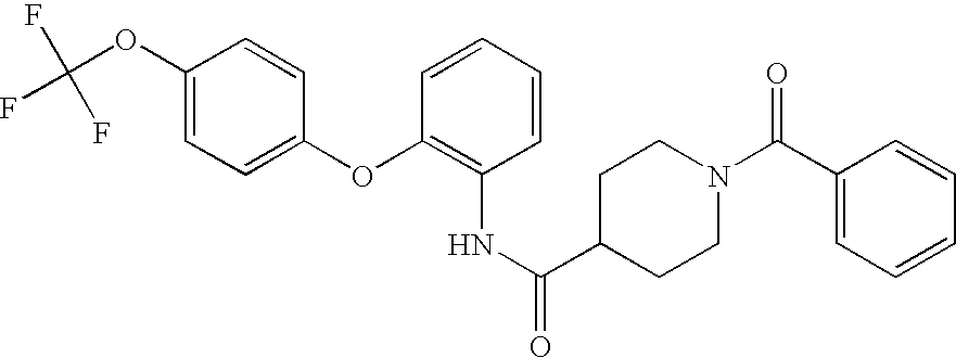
C1(OC(F)(F)F)=CC=C(OC2=C(NC(C3CCN(C(C4=CC=CC=C4)=O)CC3)=O)C=CC=C2)C=C1
